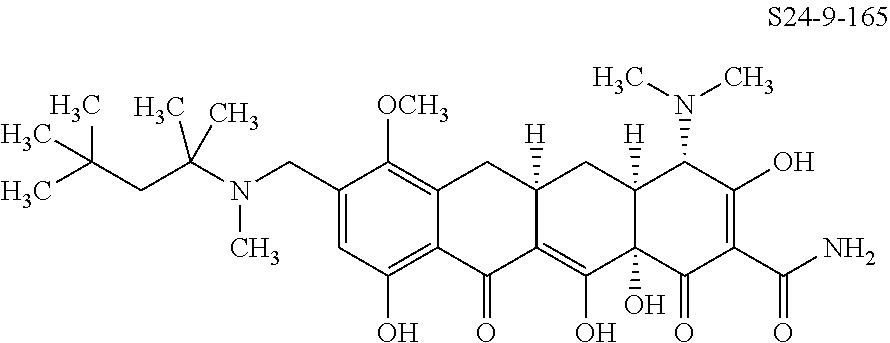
C1(CN(C(CC(C)(C)C)(C)C)C)=CC(O)=C2C(=C1[OCH3])CC1([H])C(=C(O)C3(O)C([H])(C1)C(N(C)C)C(O)=C(C(N)=O)C3=O)C2=O
